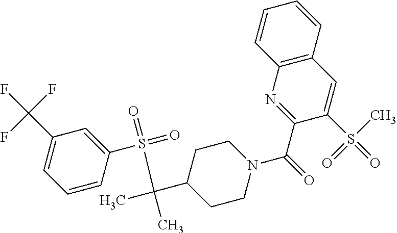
C1(C(F)(F)F)=CC=CC(S(=O)(=O)C(C)(C2CCN(C(C3=NC4=C(C=C3S(=O)(C)=O)C=CC=C4)=O)CC2)C)=C1
